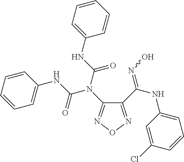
N(C1=NON=C1C(NC1=CC=CC(Cl)=C1)=NO)(C(NC1=CC=CC=C1)=O)C(NC1=CC=CC=C1)=O
